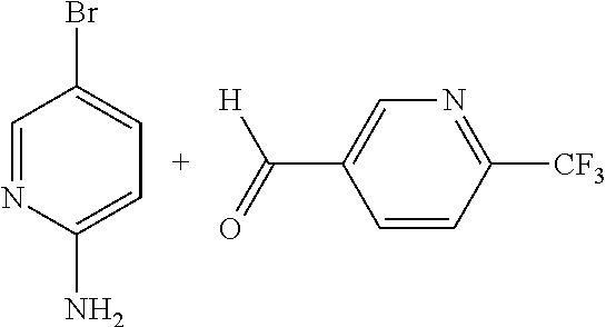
C1=NC(N)=CC=C1Br.C(C1=CN=C([CF3])C=C1)(=O)[H]
